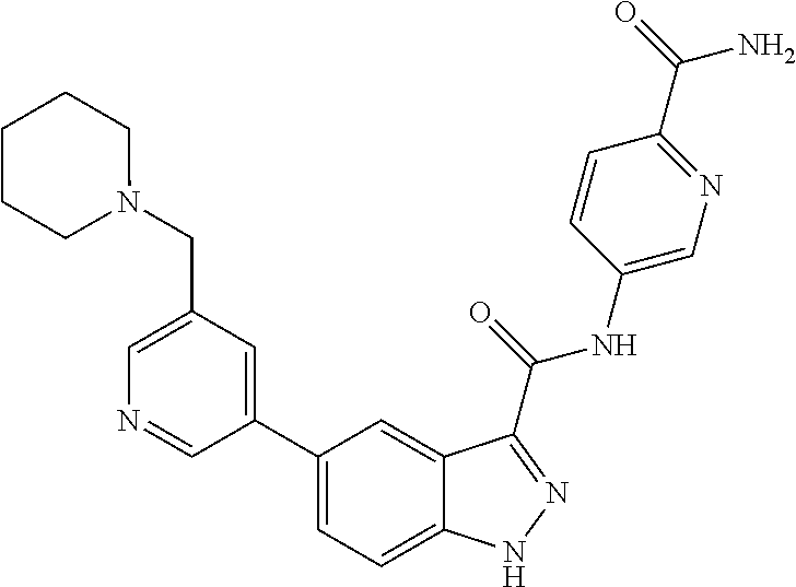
C1(CN2CCCCC2)=CN=CC(C2=CC=C3C(=C2)C(C(NC2=CN=C(C(=O)N)C=C2)=O)=NN3)=C1
